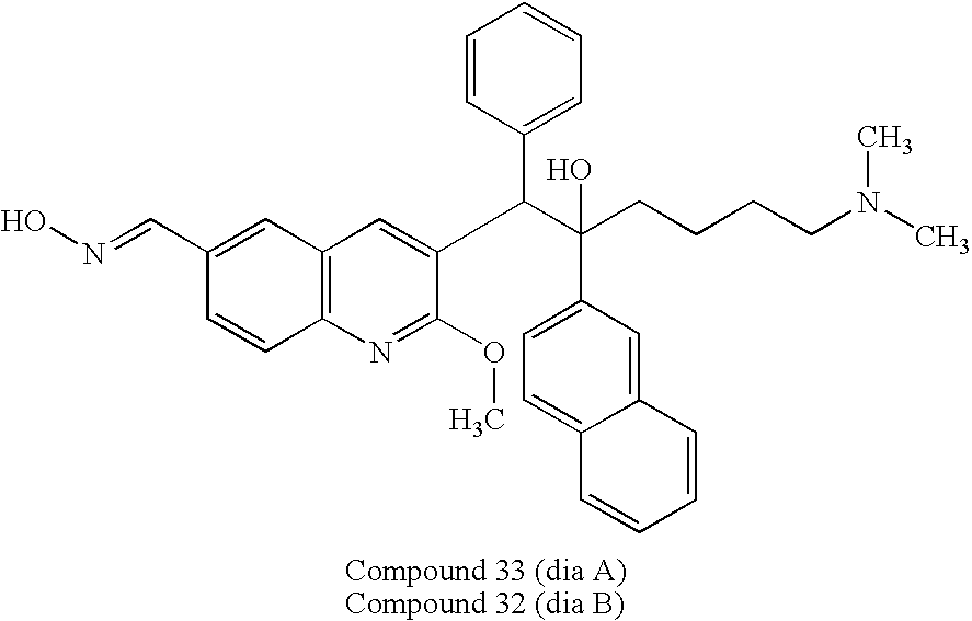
C12=C(N=C(OC)C(C(C(CCCCN(C)C)(O)C3=CC=C4C(=C3)C=CC=C4)C3=CC=CC=C3)=C1)C=CC(C=NO)=C2
